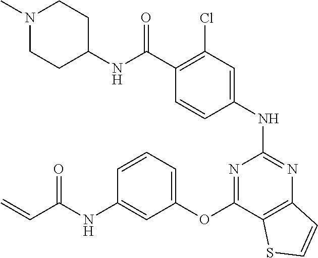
C(C1=C(Cl)C=C(NC2=NC3=C(C(OC4=CC=CC(NC(C=C)=O)=C4)=N2)SC=C3)C=C1)(NC1CCN(C)CC1)=O
